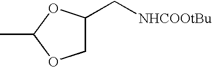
CC1OCC(C[NHCOOtBu])O1
